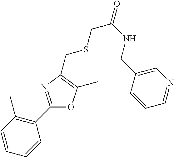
C1=CC=CC(C2=NC(CSCC(=O)NCC3=CN=CC=C3)=C(C)O2)=C1C
